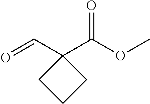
C(C1(C(=O)OC)CCC1)=O
